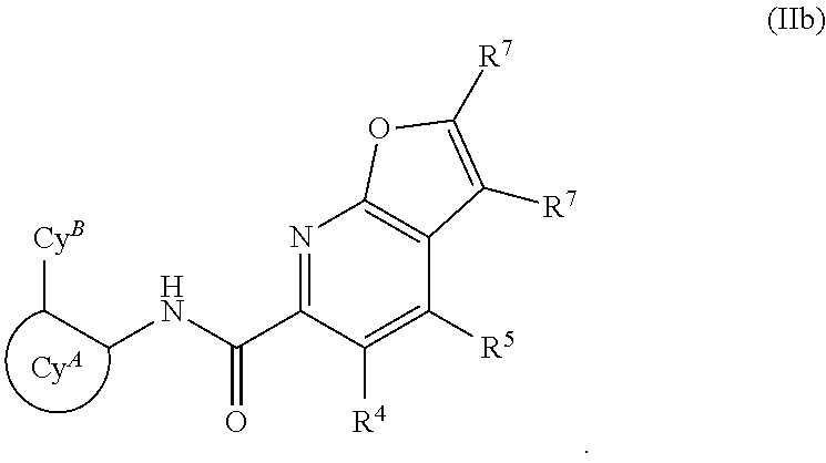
N1=C(C(NCC[CyB])=O)C([R4])=C([R5])C2=C1OC([R7])=C2[R7].[CyA]
